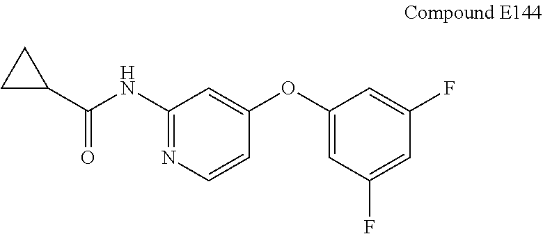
C1(NC(C2CC2)=O)=NC=CC(OC2=CC(F)=CC(F)=C2)=C1
